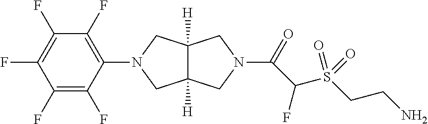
C12([H])C([H])(CN(C3=C(F)C(F)=C(F)C(F)=C3F)C1)CN(C(=O)C(S(CCN)(=O)=O)F)C2
